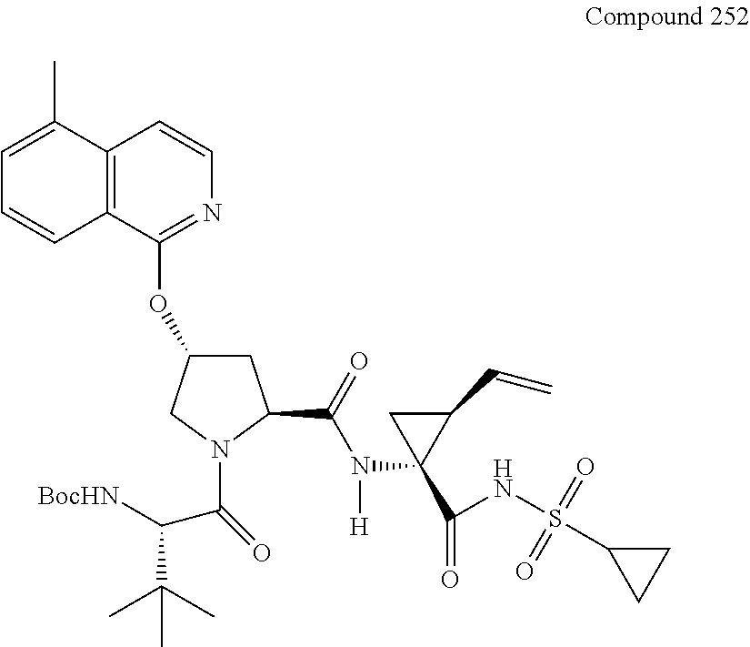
C12=C(C(OC3CC(C(=O)N([H])C4(C(=O)NS(C5CC5)(=O)=O)C(C=C)C4)N(C(C(C(C)(C)C)[BocHN])=O)C3)=NC=C1)C=CC=C2C
